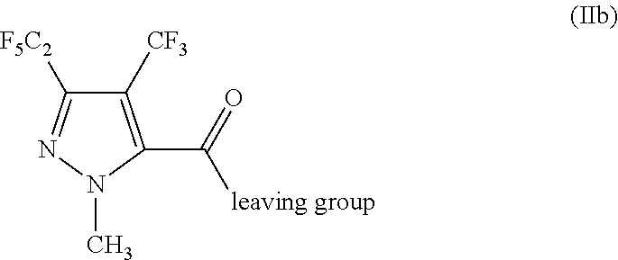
C1([CF3])=C(C(=O)[leaving group])N(C)N=C1[F5C2]
